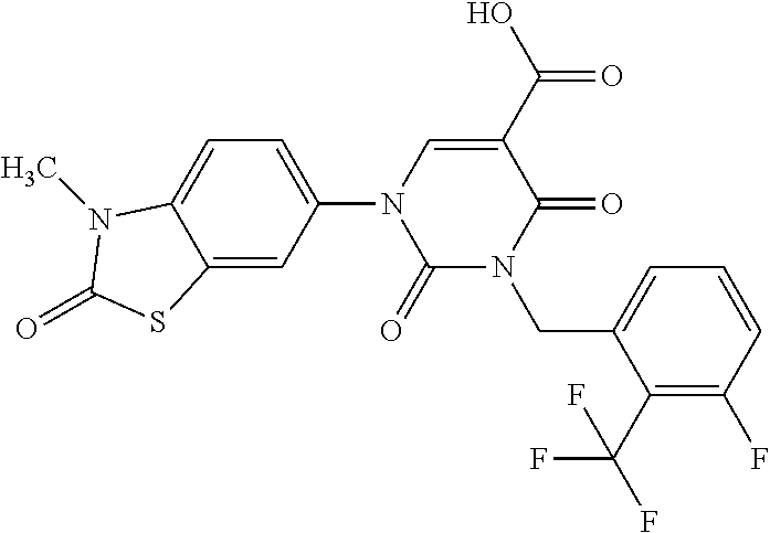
C1(=O)N(CC2=CC=CC(F)=C2C(F)(F)F)C(=O)C(C(O)=O)=CN1C1=CC=C2C(=C1)SC(=O)N2C
